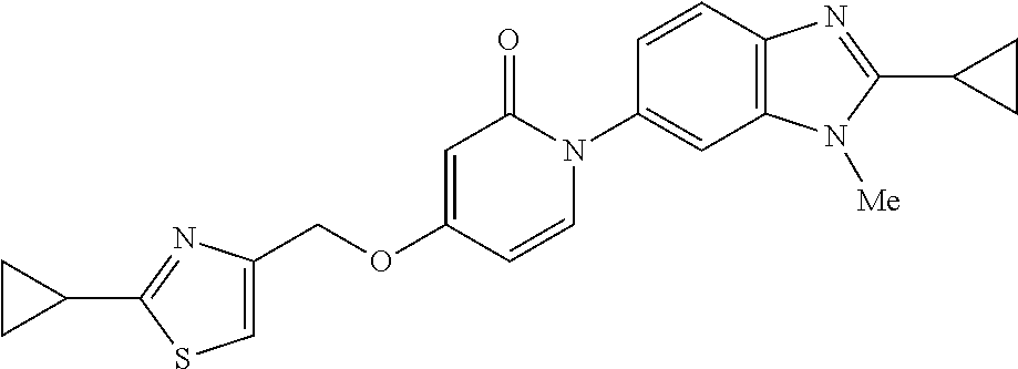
C(OC1=CC(=O)N(C2=CC3=C(C=C2)N=C(C2CC2)N3[Me])C=C1)C1=CSC(C2CC2)=N1
